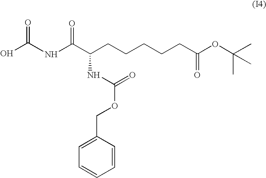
C(NC(C(CCCCCC(OC(C)(C)C)=O)NC(=O)OCC1=CC=CC=C1)=O)(=O)O
